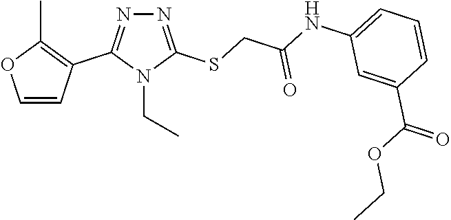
N1=C(SCC(NC2=CC=CC(C(OCC)=O)=C2)=O)N(CC)C(C2=C(C)OC=C2)=N1
